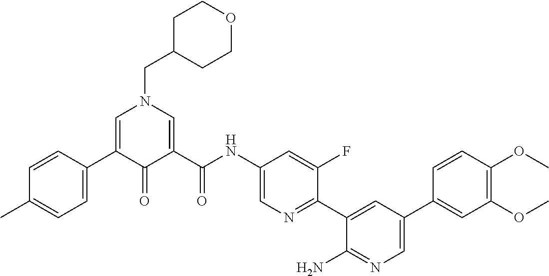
C1=CC(C2=CN(CC3CCOCC3)C=C(C(NC3=CN=C(C4=CC(C5=CC(OC)=C(OC)C=C5)=CN=C4N)C(F)=C3)=O)C2=O)=CC=C1C
